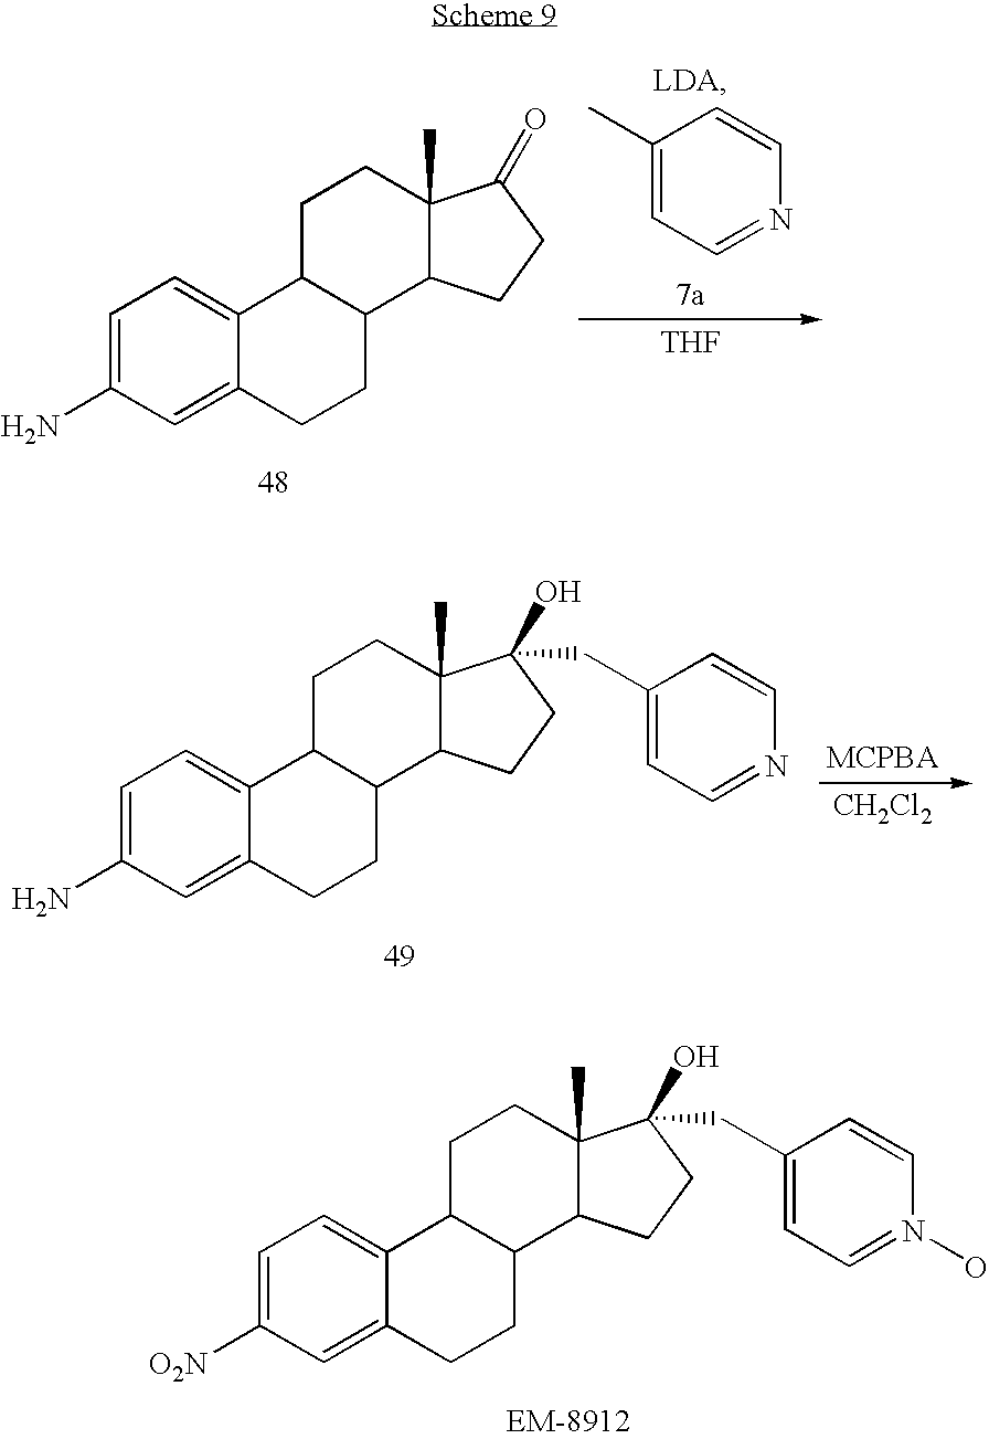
C1=C(N)C=C2C(=C1)C1C(CC2)C2C(C)(CC1)C(=O)CC2.C1(C)=CC=NC=C1.[THF].C1=C(N)C=C2C(=C1)C1C(CC2)C2C(C)(CC1)C(O)(CC1=CC=NC=C1)CC2.[CH2Cl2].C1=C([O2N])C=C2C(=C1)C1C(CC2)C2C(C)(CC1)C(O)(CC1=CC=N(O)C=C1)CC2
